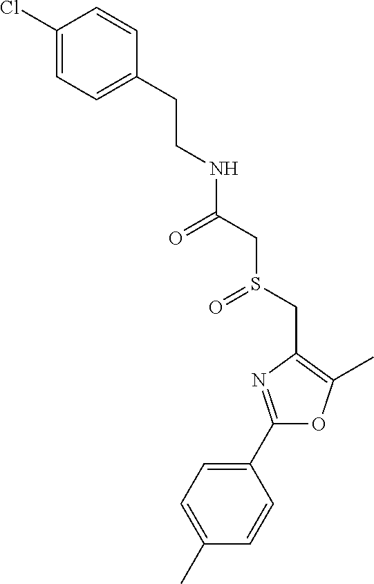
C1(Cl)=CC=C(CCNC(=O)CS(CC2=C(C)OC(C3=CC=C(C)C=C3)=N2)=O)C=C1
